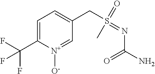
C1=C(C(F)(F)F)[N+]([O-])=CC(CS(=NC(N)=O)(=O)C)=C1
